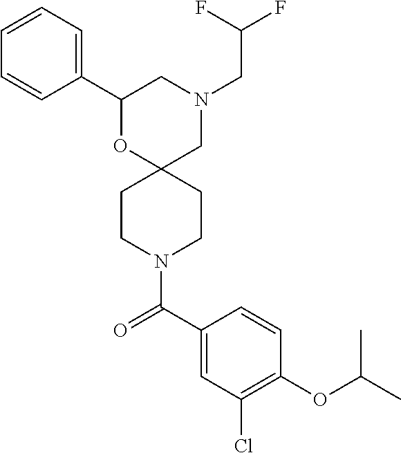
C1(C2=CC=CC=C2)OC2(CN(CC(F)F)C1)CCN(C(C1=CC(Cl)=C(OC(C)C)C=C1)=O)CC2
